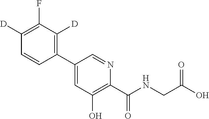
C1(C2=C([D])C(F)=C([D])C=C2)=CC(O)=C(C(NCC(O)=O)=O)N=C1
